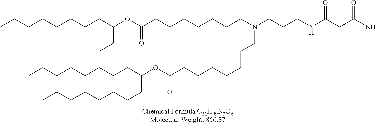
CCCCCCCCC(OC(CCCCCCCN(CCCNC(CC(NC)=O)=O)CCCCCCCC(OC(CCCCCCCC)CCCCCCCC)=O)=O)CC
